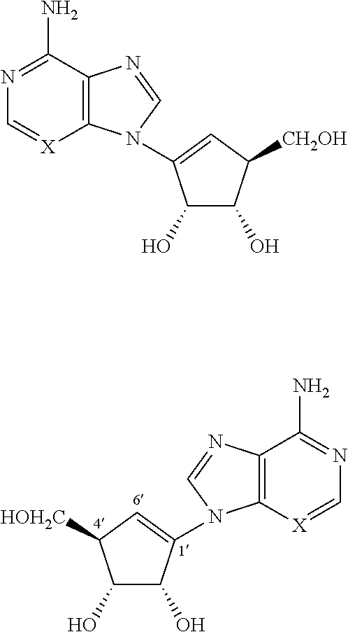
N1=C(N)C2=C([X]=C1)N(C1=CC([CH2OH])C(O)C1O)C=N2.N1=C(N)C2=C([X]=C1)N(C1=CC([HOH2C])C(O)C1O)C=N2
